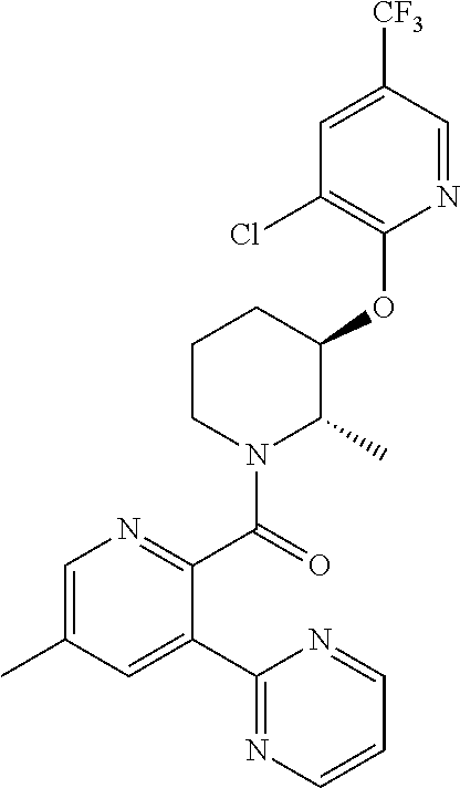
C1(C2=CC(C)=CN=C2C(=O)N2C(C)C(OC3=C(Cl)C=C([CF3])C=N3)CCC2)=NC=CC=N1
